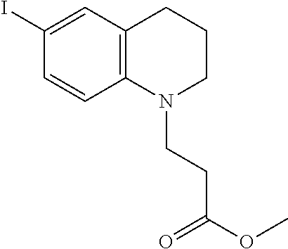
C12=C(C=C(I)C=C1)CCCN2CCC(OC)=O
